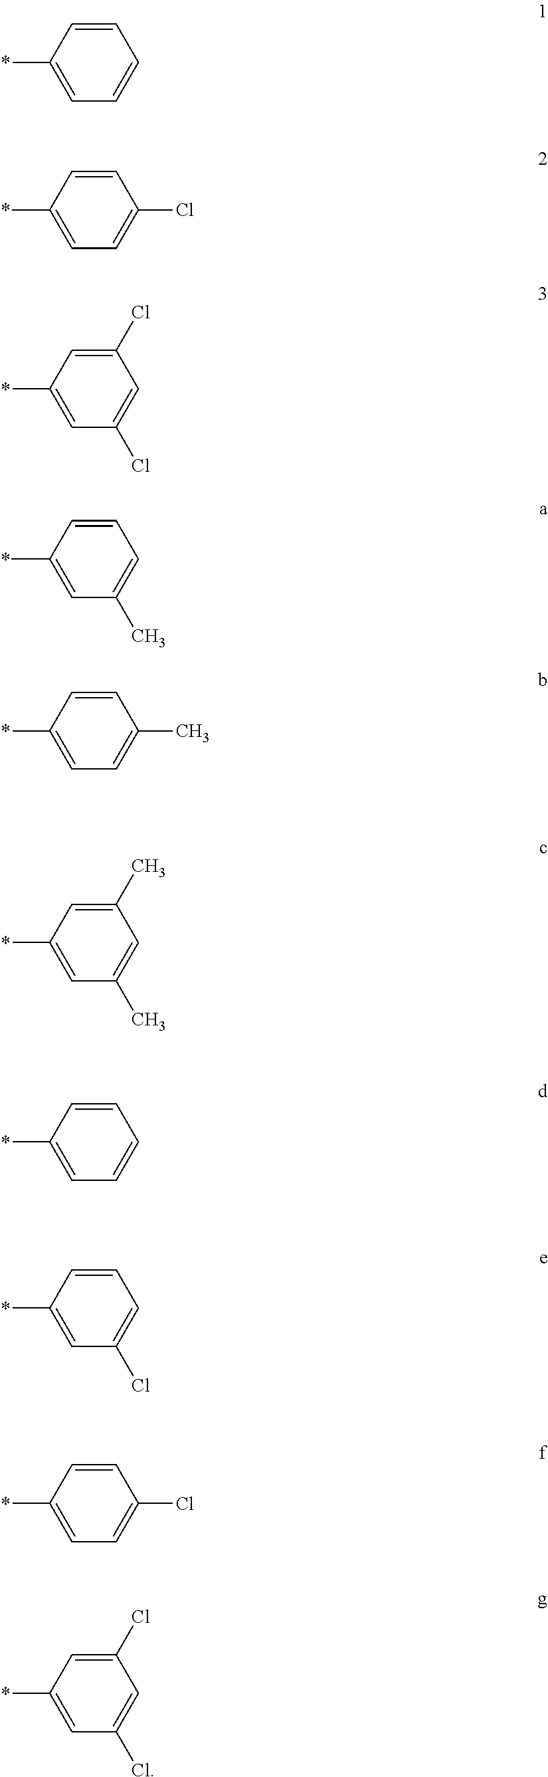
C1=C(*)C=CC=C1.C1=C(*)C=CC(Cl)=C1.C1=C(*)C=C(Cl)C=C1Cl.C1=C(*)C=CC=C1C.C1=C(*)C=CC(C)=C1.C1=C(*)C=C(C)C=C1C.C1=C(*)C=CC=C1.C1=C(*)C=CC=C1Cl.C1=C(*)C=CC(Cl)=C1.C1=C(*)C=C(Cl)C=C1Cl
